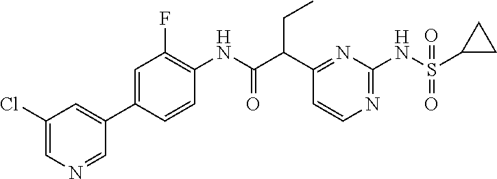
C1(C(C(NC2=C(F)C=C(C3=CC(Cl)=CN=C3)C=C2)=O)CC)=NC(NS(C2CC2)(=O)=O)=NC=C1
